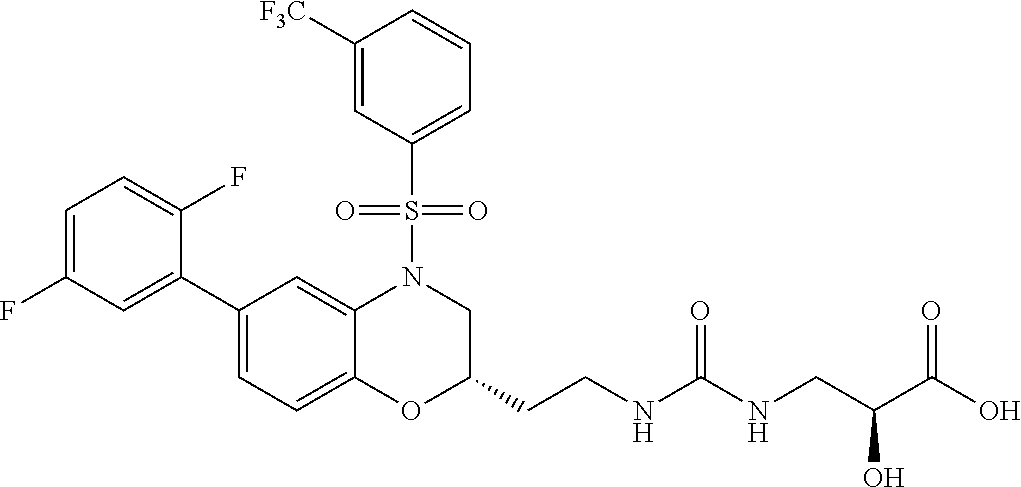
C1=C(F)C=C(C2=CC=C3C(=C2)N(S(C2=CC=CC([F3C])=C2)(=O)=O)CC(CCNC(NCC(C(O)=O)O)=O)O3)C(F)=C1
